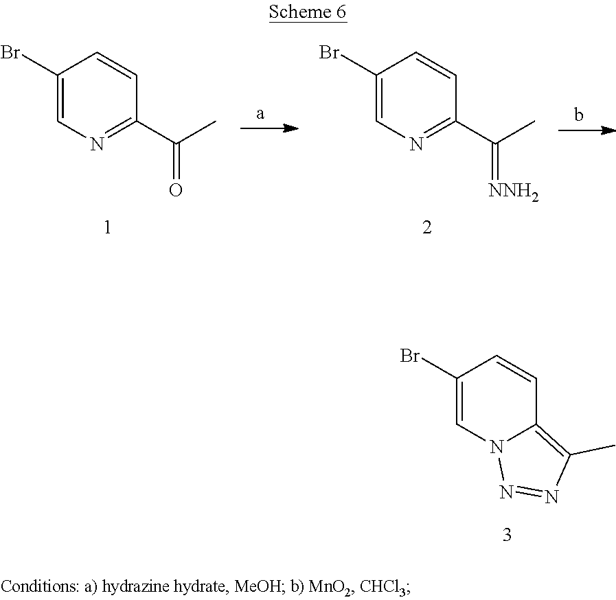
C1(Br)=CN2C(=C(C)N=N2)C=C1.C1(Br)=CN=C(C(=O)C)C=C1.C1(Br)=CN=C(C(=[NNH2])C)C=C1
